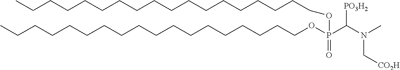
C(CCCCCCCCCCCCCCOP(OCCCCCCCCCCCCCCCCCC)(=O)C(N(C)C[CO2H])[PO3H2])CCC
